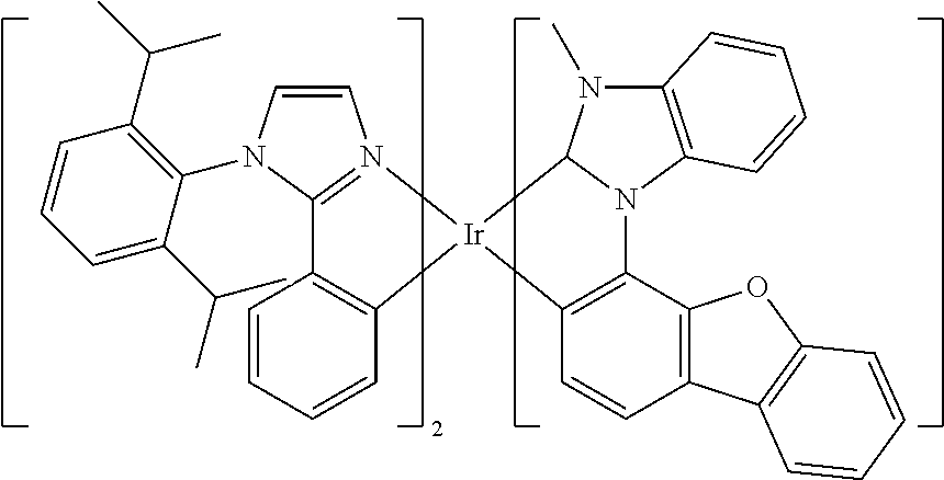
C12=C(C=CC3=C1N1C(N(C)C4=C1C=CC=C4)[Ir]31C3=C(C=CC=C3)C3=N1C=CN3C1=C(C(C)C)C=CC=C1C(C)C)C1=C(O2)C=CC=C1
